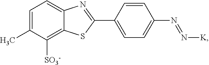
C1=C(C)C([SO3-])=C2C(=C1)N=C(C1=CC=C(N=N[K])C=C1)S2
